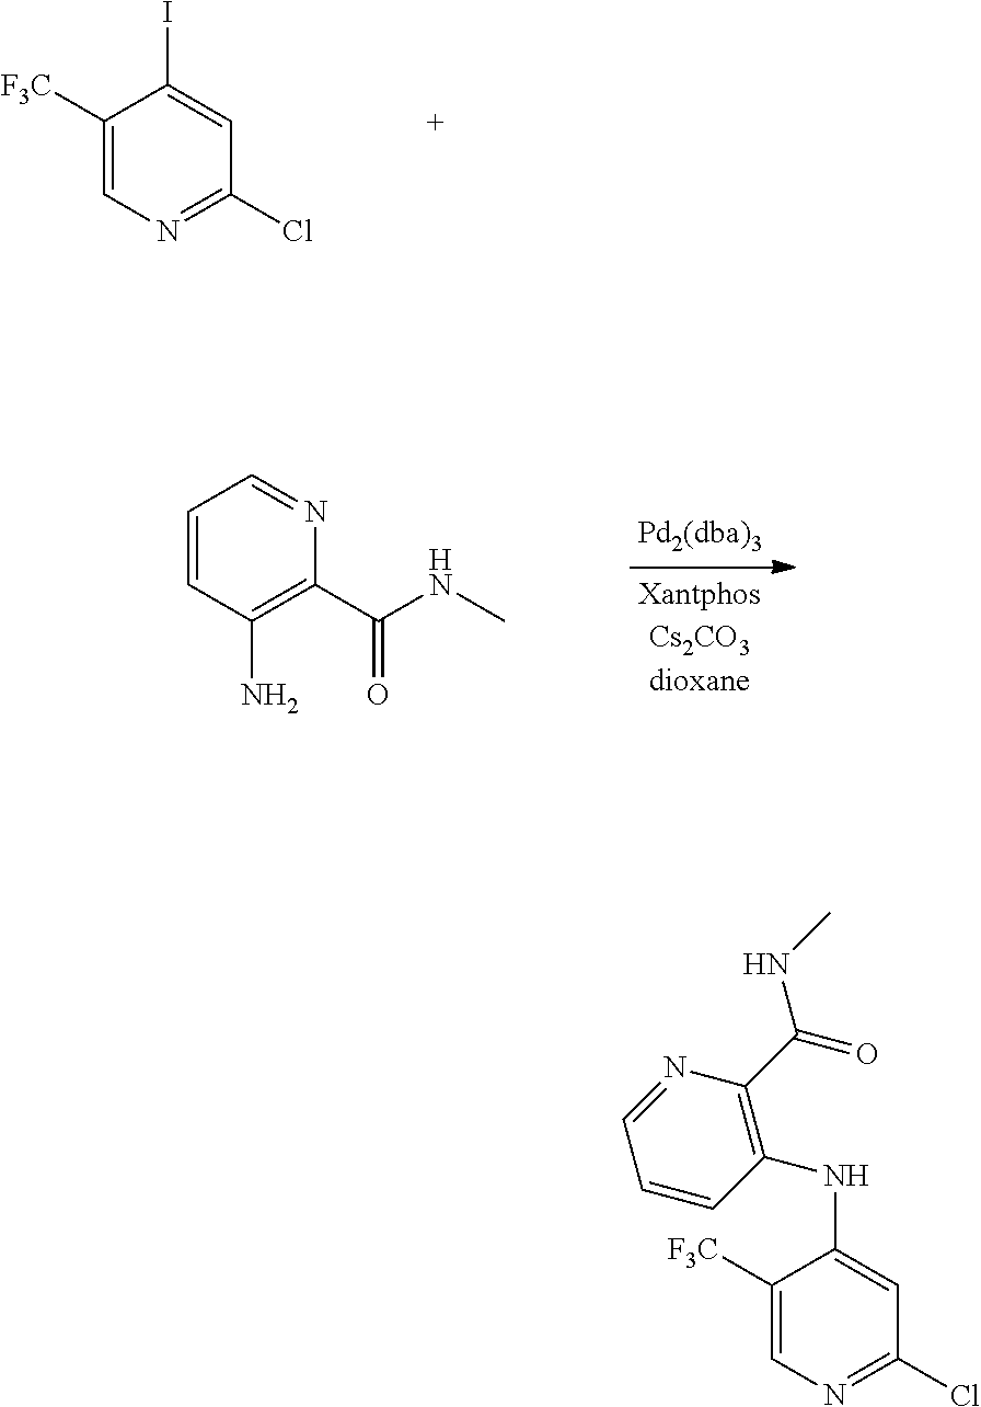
C1([F3C])=CN=C(Cl)C=C1I.C1=CC(N)=C(C(NC)=O)N=C1.C1([F3C])=CN=C(Cl)C=C1NC1=C(C(=O)NC)N=CC=C1
